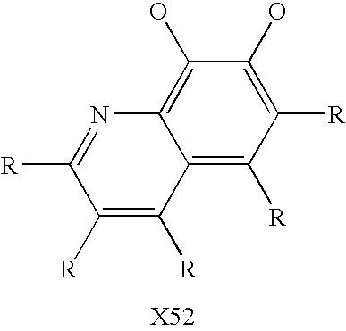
C12=C([R])C([R])=C(O)C(O)=C1N=C([R])C([R])=C2[R]
